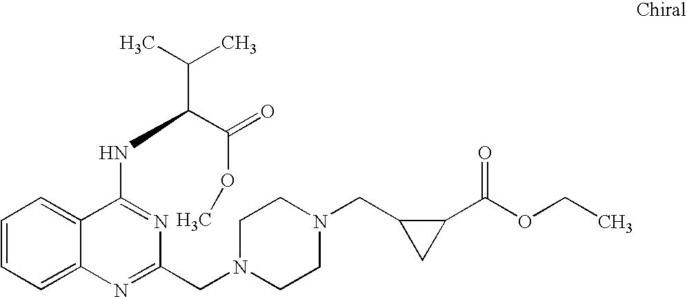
C1=CC=C2C(=C1)C(NC(C(C)C)C(=O)OC)=NC(CN1CCN(CC3CC3C(OCC)=O)CC1)=N2
